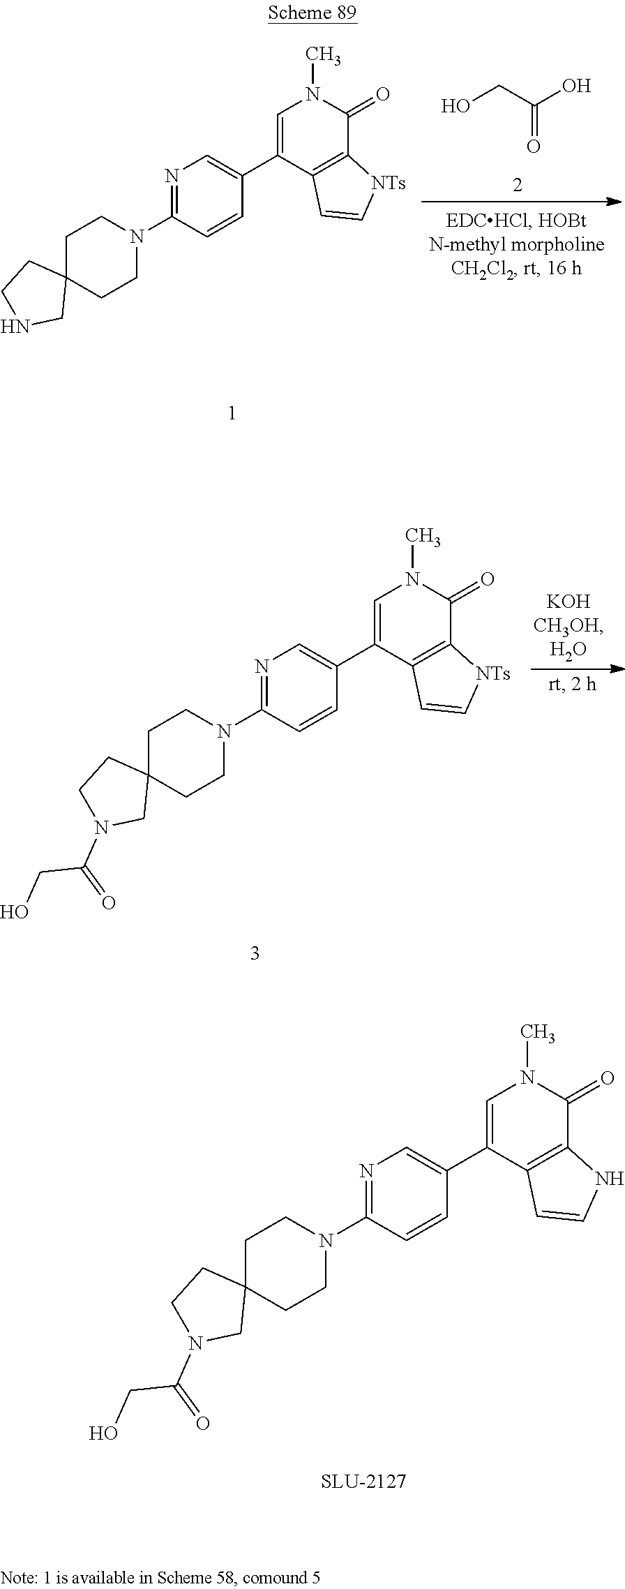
OCC(O)=O.C12(CNCC1)CCN(C1=NC=C(C3=CN(C)C(=O)C4=C3C=C[NTs]4)C=C1)CC2.C12(CN(C(=O)CO)CC1)CCN(C1=NC=C(C3=CN(C)C(=O)C4=C3C=C[NTs]4)C=C1)CC2.C12(CN(C(=O)CO)CC1)CCN(C1=NC=C(C3=CN(C)C(=O)C4=C3C=CN4)C=C1)CC2
